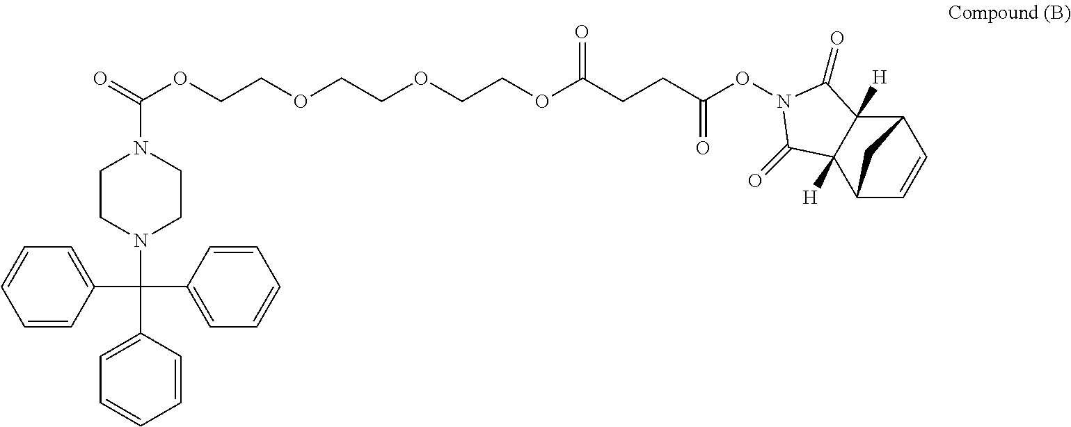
C(OCCOCCOCCOC(CCC(ON1C(=O)C2([H])C3C=CC(C2([H])C1=O)C3)=O)=O)(=O)N1CCN(C(C2=CC=CC=C2)(C2=CC=CC=C2)C2=CC=CC=C2)CC1
